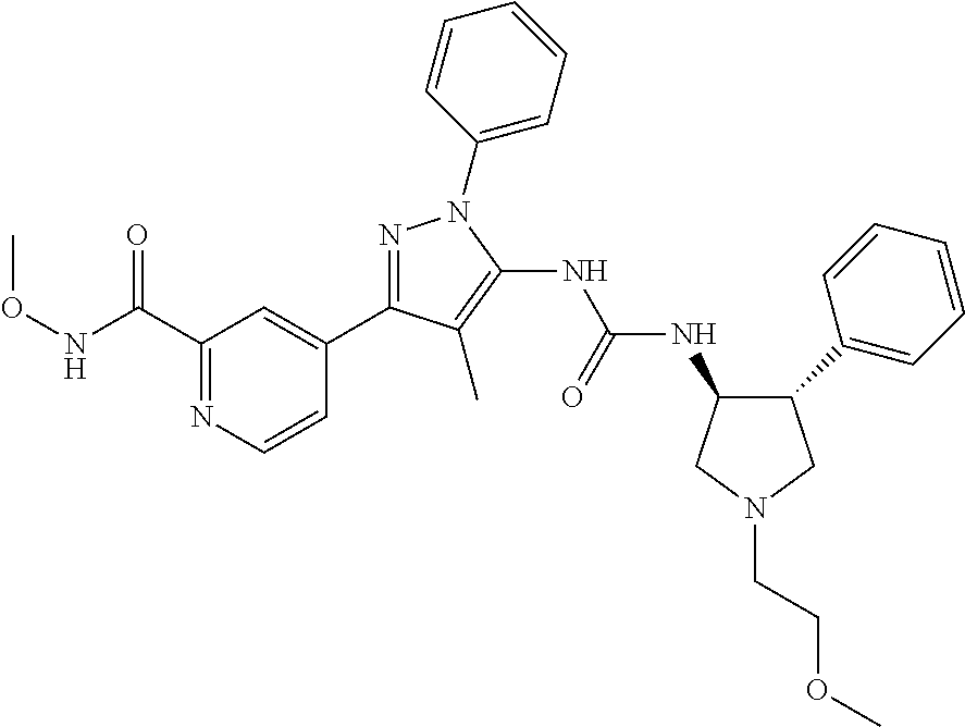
N1=C(C2=CC(C(NOC)=O)=NC=C2)C(C)=C(NC(NC2C(C3=CC=CC=C3)CN(CCOC)C2)=O)N1C1=CC=CC=C1
